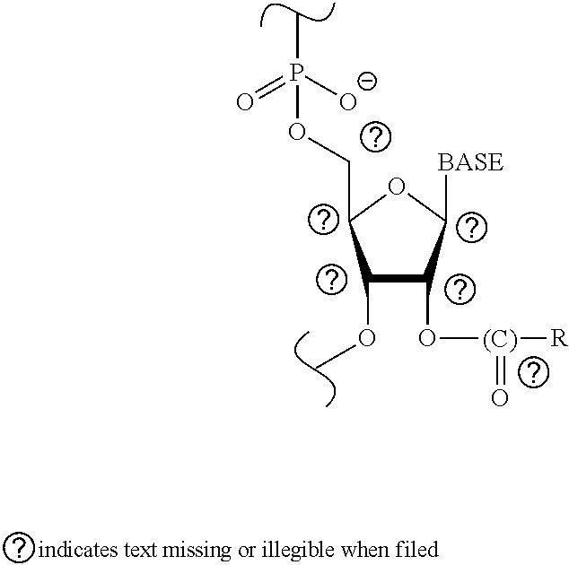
C1(OC)C(O[(C)](=O)[R])C([BASE])OC1COP(=O)([O-])C
